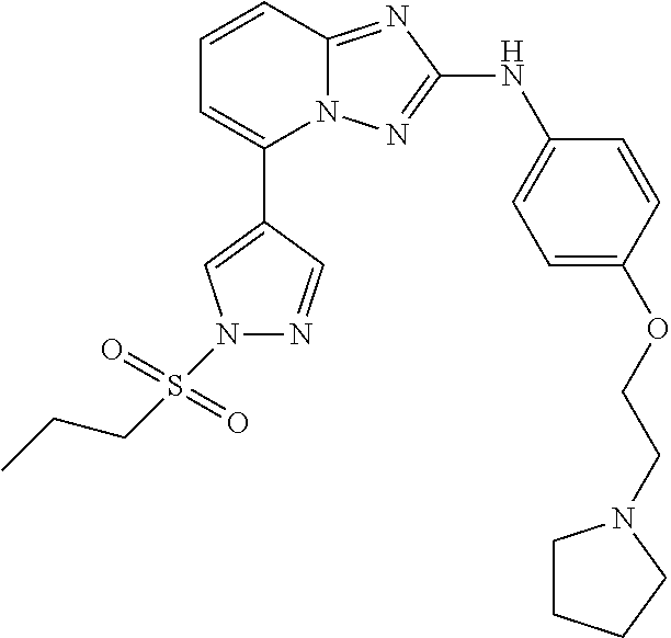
C1=CC2=NC(NC3=CC=C(OCCN4CCCC4)C=C3)=NN2C(C2=CN(S(CCC)(=O)=O)N=C2)=C1
